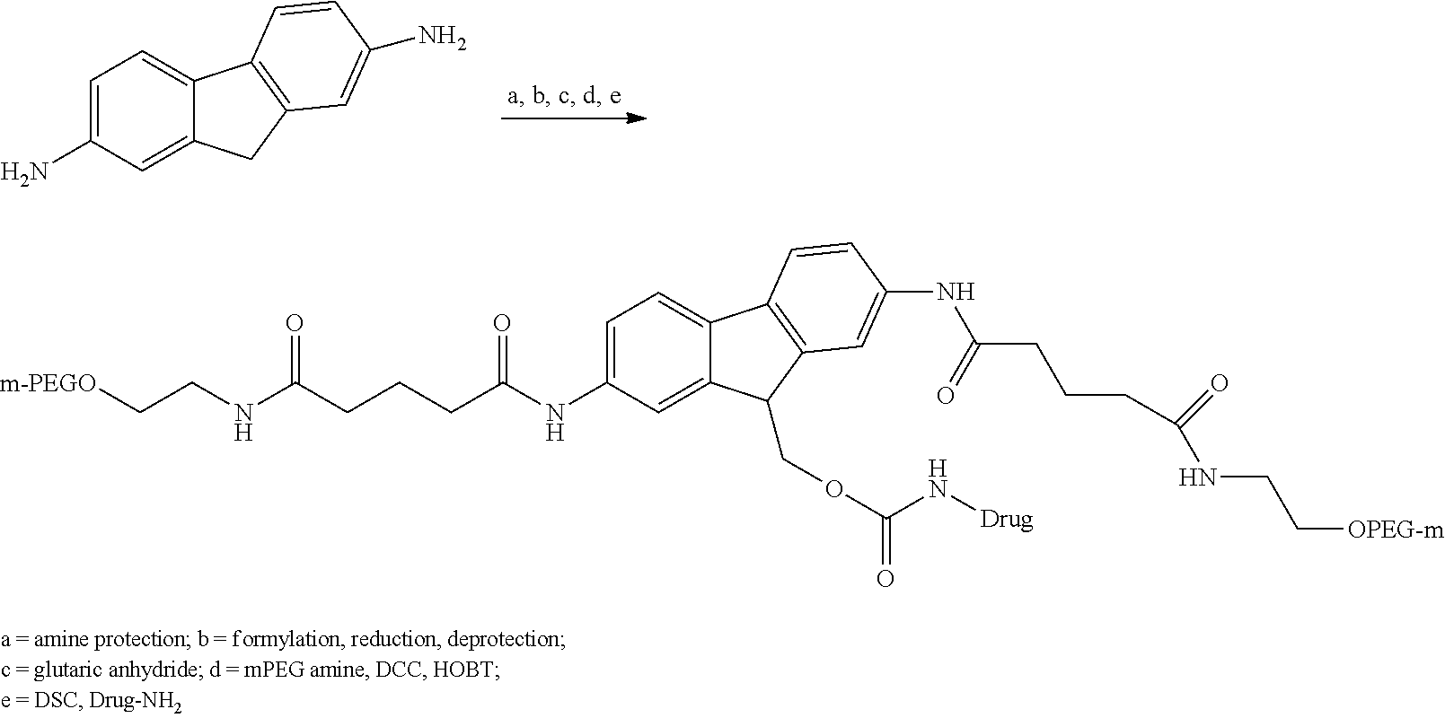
C1=C(N)C=C2C(=C1)C1=C(C2)C=C(N)C=C1.C1=C(NC(CCCC(NCC[m-PEGO])=O)=O)C=C2C(=C1)C1=C(C2COC(N[Drug])=O)C=C(NC(CCCC(NCC[OPEG-m])=O)=O)C=C1
